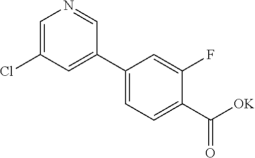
C1=C(Cl)C=C(C2=CC=C(C([OK])=O)C(F)=C2)C=N1
